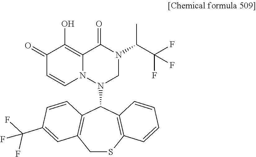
C1(=O)C=CN2C(=C1O)C(=O)N(C(C(F)(F)F)C)CN2C1C2=C(CSC3=C1C=CC=C3)C=C(C(F)(F)F)C=C2
